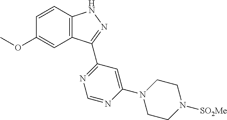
O(C1=CC2=C(C=C1)NN=C2C1=NC=NC(N2CCN([SO2Me])CC2)=C1)C
